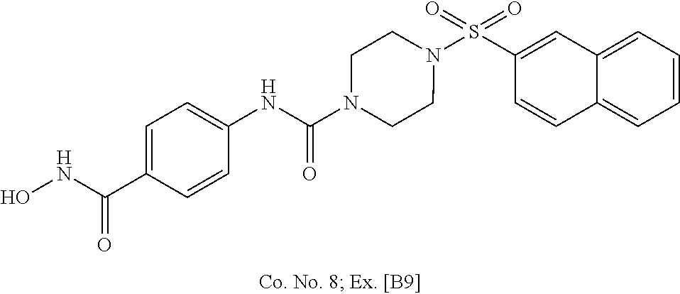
N1(S(C2=CC3=CC=CC=C3C=C2)(=O)=O)CCN(C(NC2=CC=C(C(NO)=O)C=C2)=O)CC1
